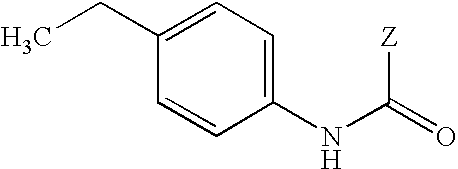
CCC1=CC=C(NC(=O)[Z])C=C1
